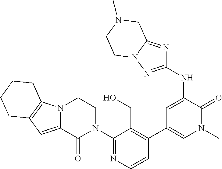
C1=CN=C(N2CCN3C(=CC4=C3CCCC4)C2=O)C(CO)=C1C1=CN(C)C(=O)C(NC2=NN3C(=N2)CN(C)CC3)=C1
